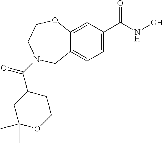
C1=C(C(NO)=O)C=C2C(=C1)CN(C(=O)C1CC(C)(C)OCC1)CCO2
